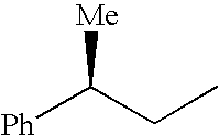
[Ph]C(CC)[Me]
